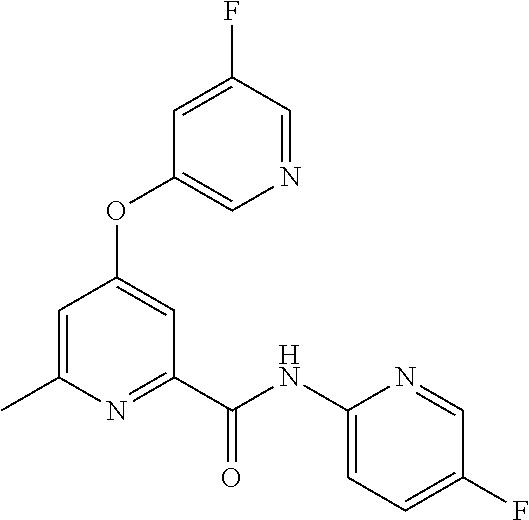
C1=C(F)C=NC=C1OC1=CC(C(NC2=CC=C(F)C=N2)=O)=NC(C)=C1
